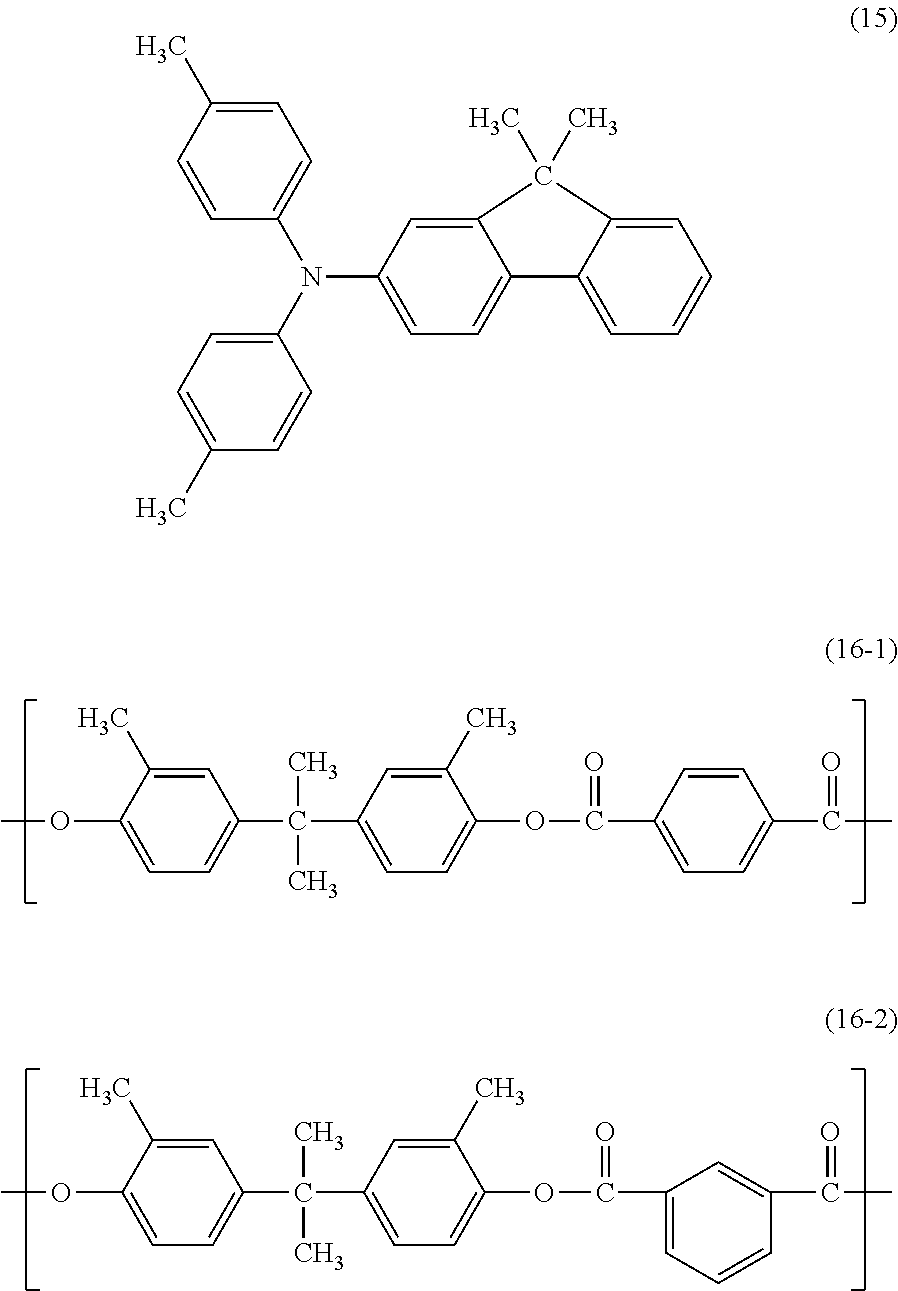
C1=C(C)C(OC)=CC=C1C(C1=CC=C(OC(C2=CC=C(C(C)=O)C=C2)=O)C(C)=C1)(C)C.C1=C(C)C(OC)=CC=C1C(C1=CC=C(OC(C2=CC=CC(C(C)=O)=C2)=O)C(C)=C1)(C)C.C1=C(C)C=CC(N(C2=CC=C(C)C=C2)C2=CC=C3C(=C2)C(C)(C)C2=CC=CC=C32)=C1
